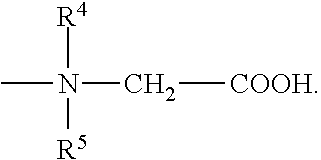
CN([R4])([R5])C[COOH]
